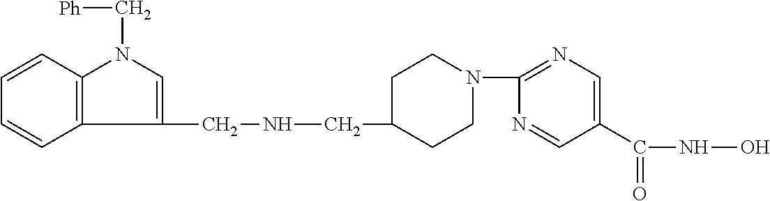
C1=CC2=C(C=C1)N(C[Ph])C=C2CNCC1CCN(C2=NC=C(C(NO)=O)C=N2)CC1
